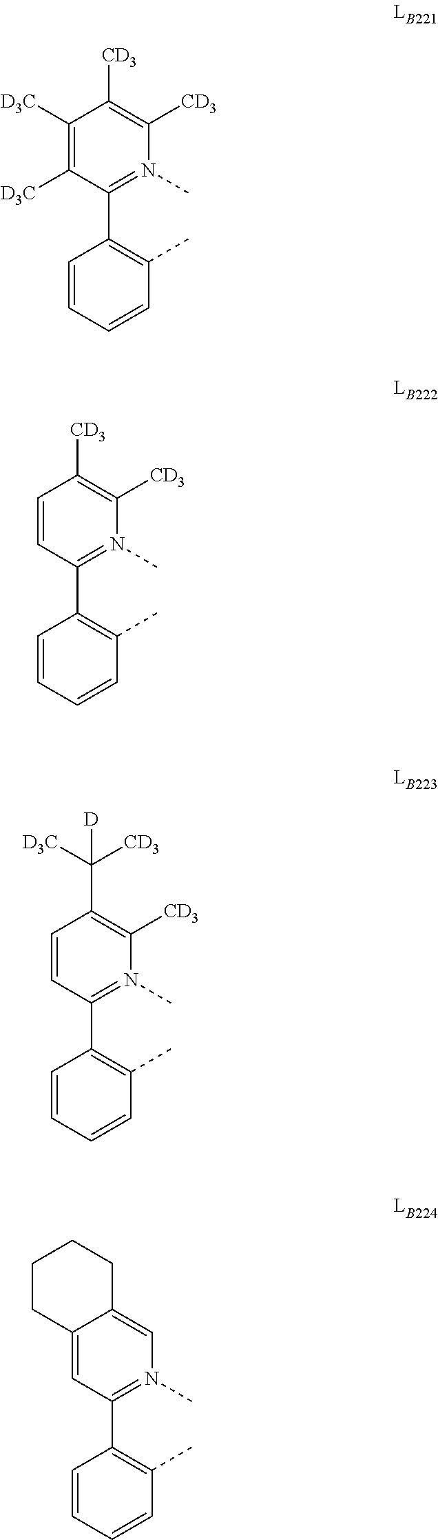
C1([D3C])=C([D3C])C(C2=C(C)C=CC=C2)=N(C)C([CD3])=C1[CD3].C1=CC(C2=C(C)C=CC=C2)=N(C)C([CD3])=C1[CD3].C1=CC(C2=C(C)C=CC=C2)=N(C)C([CD3])=C1C([CD3])([D3C])[D].C12=CC(C3=C(C)C=CC=C3)=N(C)C=C1CCCC2
